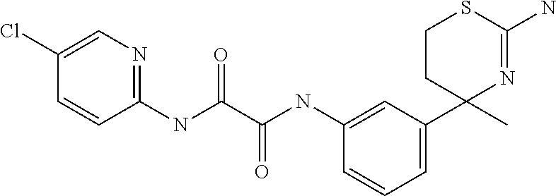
C1=C(C2(C)N=C(N)SCC2)C=C(NC(C(=O)NC2=NC=C(Cl)C=C2)=O)C=C1
